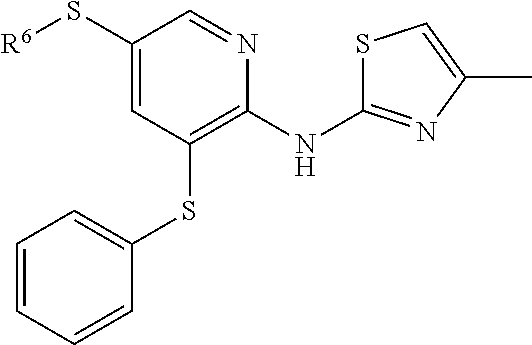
S(C1=CC(SC2=CC=CC=C2)=C(NC2=NC(C)=CS2)N=C1)[R6]
